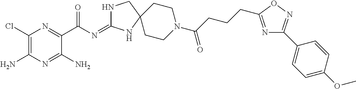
C1(Cl)=C(N)N=C(N)C(C(=O)N=C2NCC3(N2)CCN(C(=O)CCCC2=NC(C4=CC=C(OC)C=C4)=NO2)CC3)=N1
